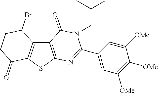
C12=C(SC3=C1C(Br)CCC3=O)N=C(C1=CC([OMe])=C([OMe])C([OMe])=C1)N(CC(C)C)C2=O
